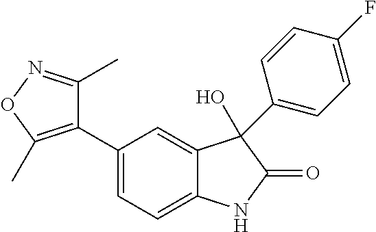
C1(C2=C(C)ON=C2C)=CC=C2C(=C1)C(O)(C1=CC=C(F)C=C1)C(=O)N2
